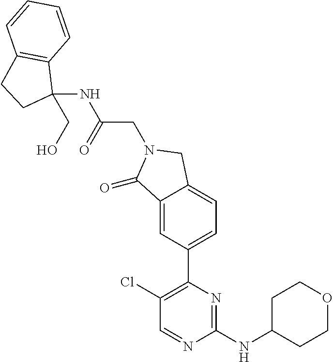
C1(Cl)=C(C2=CC=C3C(=C2)C(=O)N(CC(NC2(CO)CCC4=C2C=CC=C4)=O)C3)N=C(NC2CCOCC2)N=C1
